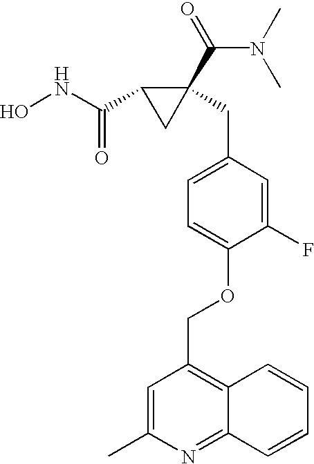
ONC(C1CC1(CC1=CC=C(OCC2=C3C(=NC(C)=C2)C=CC=C3)C(F)=C1)C(=O)N(C)C)=O
